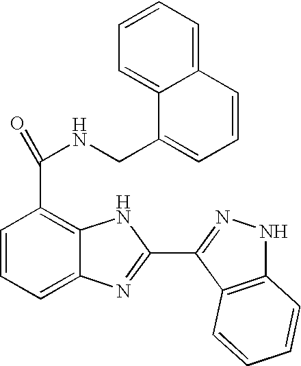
C1=CC=C2C(=C1C(=O)NCC1=CC=CC3=CC=CC=C13)NC(C1=NNC3=C1C=CC=C3)=N2
